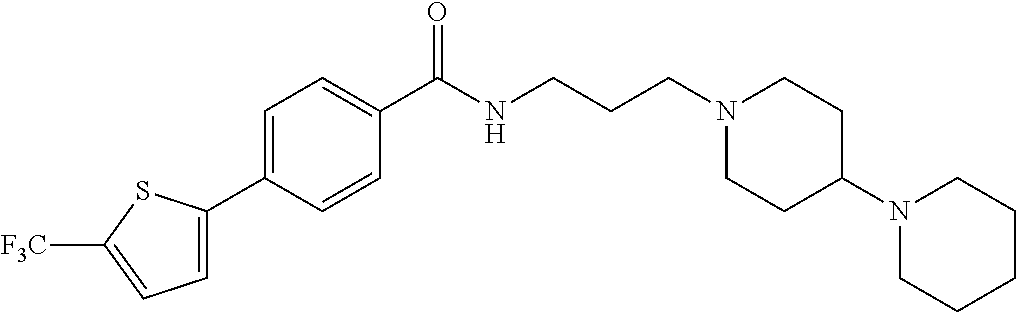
C1(C2=CC=C([F3C])S2)=CC=C(C(NCCCN2CCC(N3CCCCC3)CC2)=O)C=C1
